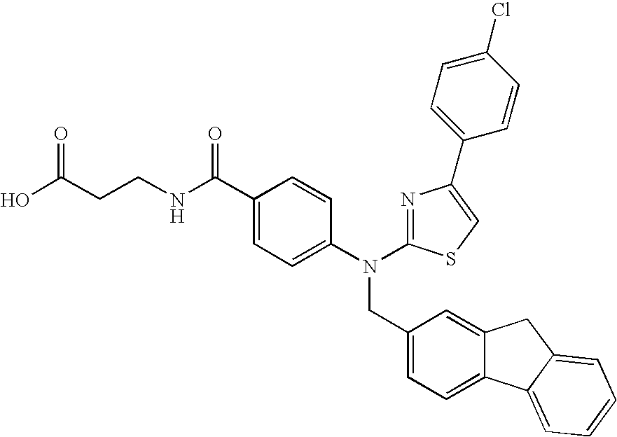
OC(CCNC(C1=CC=C(N(CC2=CC=C3C(=C2)CC2=CC=CC=C32)C2=NC(C3=CC=C(Cl)C=C3)=CS2)C=C1)=O)=O
